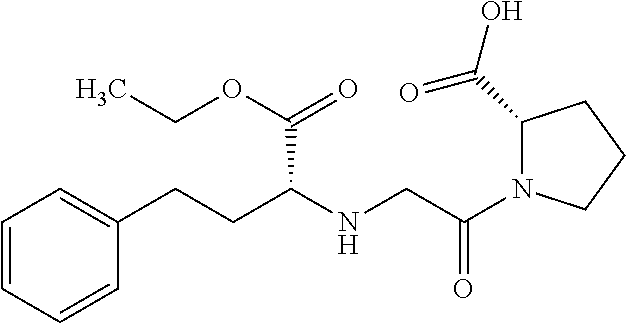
C1=CC=CC(CCC(NCC(=O)N2C(C(O)=O)CCC2)C(OCC)=O)=C1
